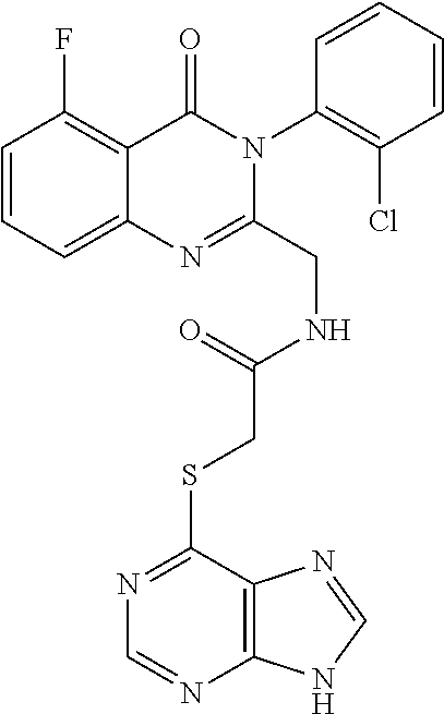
C1=CC=C2C(=C1F)C(=O)N(C1=C(Cl)C=CC=C1)C(CNC(=O)CSC1=NC=NC3=C1N=CN3)=N2
